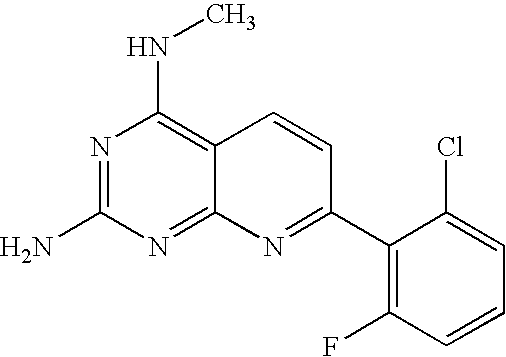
C12=C(NC)N=C(N)N=C1N=C(C1=C(F)C=CC=C1Cl)C=C2
